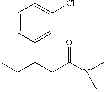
C1=CC(C(C(C(N(C)C)=O)C)CC)=CC(Cl)=C1
